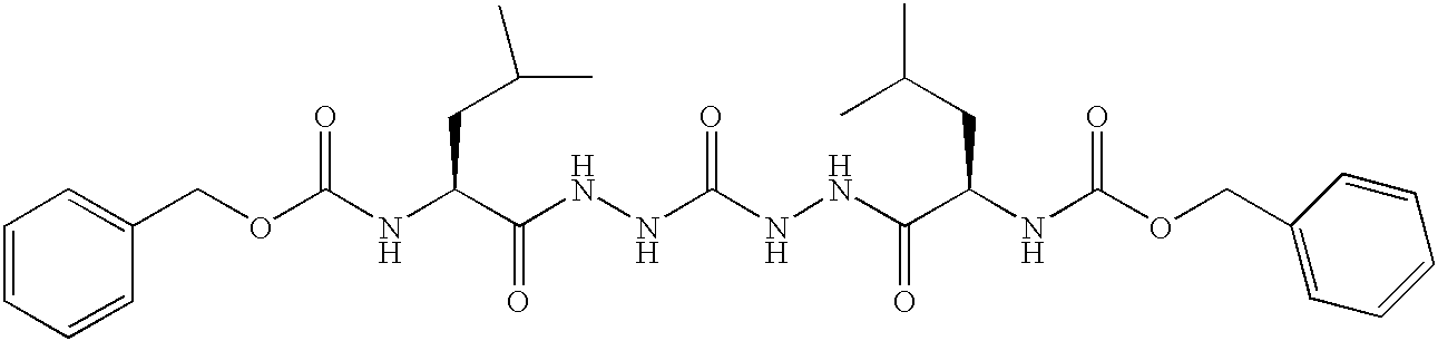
C1=CC=CC(COC(=O)NC(CC(C)C)C(=O)NNC(=O)NNC(C(NC(OCC2=CC=CC=C2)=O)CC(C)C)=O)=C1
